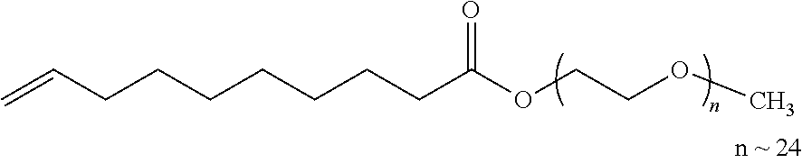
C=CCCCCCCCC(OCCOC)=O
